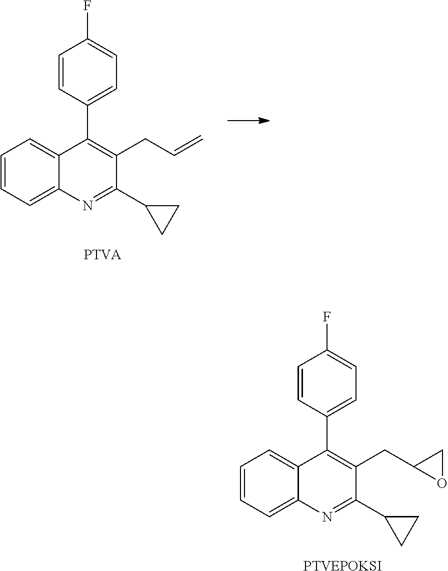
C1=CC(C2=C(CC3OC3)C(C3CC3)=NC3=CC=CC=C23)=CC=C1F.[PTVEPOKSI].C1=CC(C2=C(CC=C)C(C3CC3)=NC3=CC=CC=C23)=CC=C1F.[PTVA]
